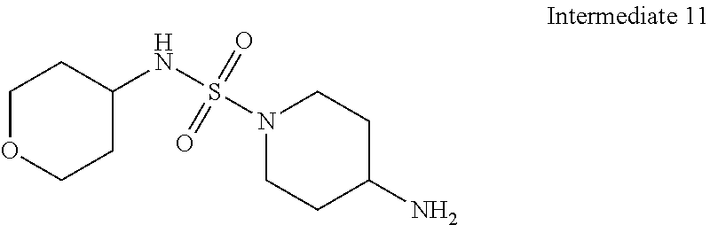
C1(NS(=O)(=O)N2CCC(N)CC2)CCOCC1
